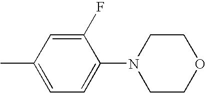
C1(C)=CC=C(N2CCOCC2)C(F)=C1
